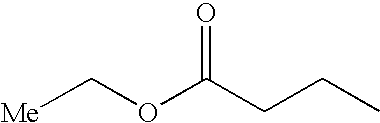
[Me]COC(CCC)=O
